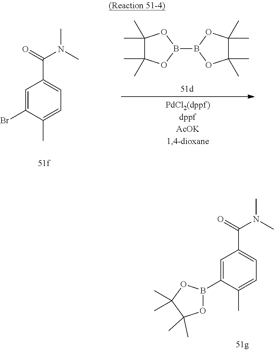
C1=C(Br)C(C)=CC=C1C(=O)N(C)C.C1(C)(C)C(C)(C)OB(B2OC(C)(C)C(C)(C)O2)O1.C1=C(B2OC(C)(C)C(C)(C)O2)C(C)=CC=C1C(=O)N(C)C
